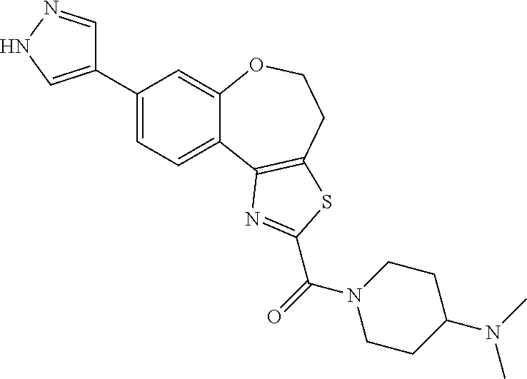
C1(C2=CNN=C2)=CC=C2C(=C1)OCCC1=C2N=C(C(=O)N2CCC(N(C)C)CC2)S1
